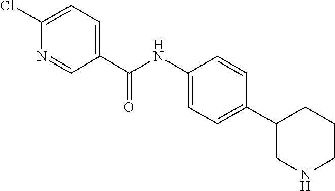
C1(NC(C2=CC=C(Cl)N=C2)=O)=CC=C(C2CNCCC2)C=C1
